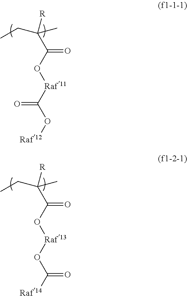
C(C(O[Raf11]C(O[Raf12])=O)=O)(CC)(C)[R].C(C(O[Raf13]OC([Raf14])=O)=O)(CC)(C)[R]
